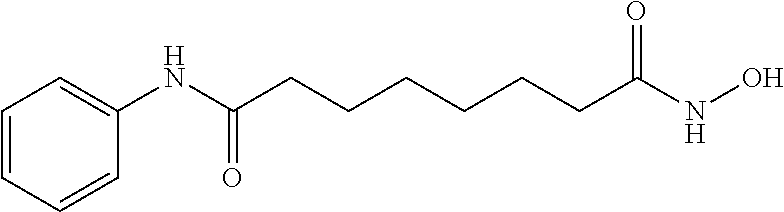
C1=CC=CC(NC(=O)CCCCCCC(NO)=O)=C1
